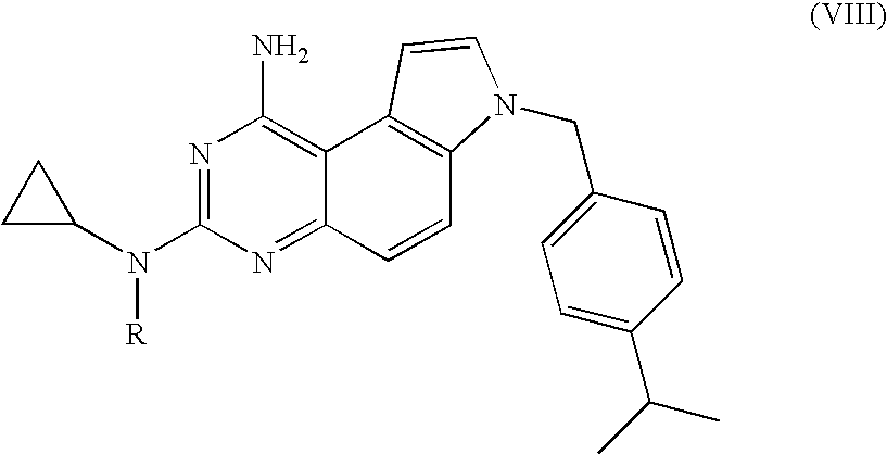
C1C(N(C2=NC(N)=C3C(=N2)C=CC2=C3C=CN2CC2=CC=C(C(C)C)C=C2)[R])C1
